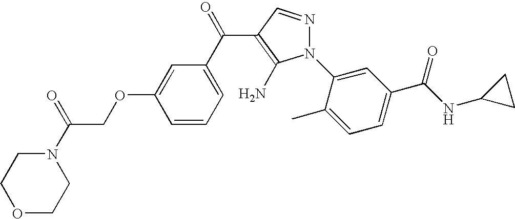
N1(C(=O)COC2=CC(C(=O)C3=C(N)N(C4=CC(C(NC5CC5)=O)=CC=C4C)N=C3)=CC=C2)CCOCC1
